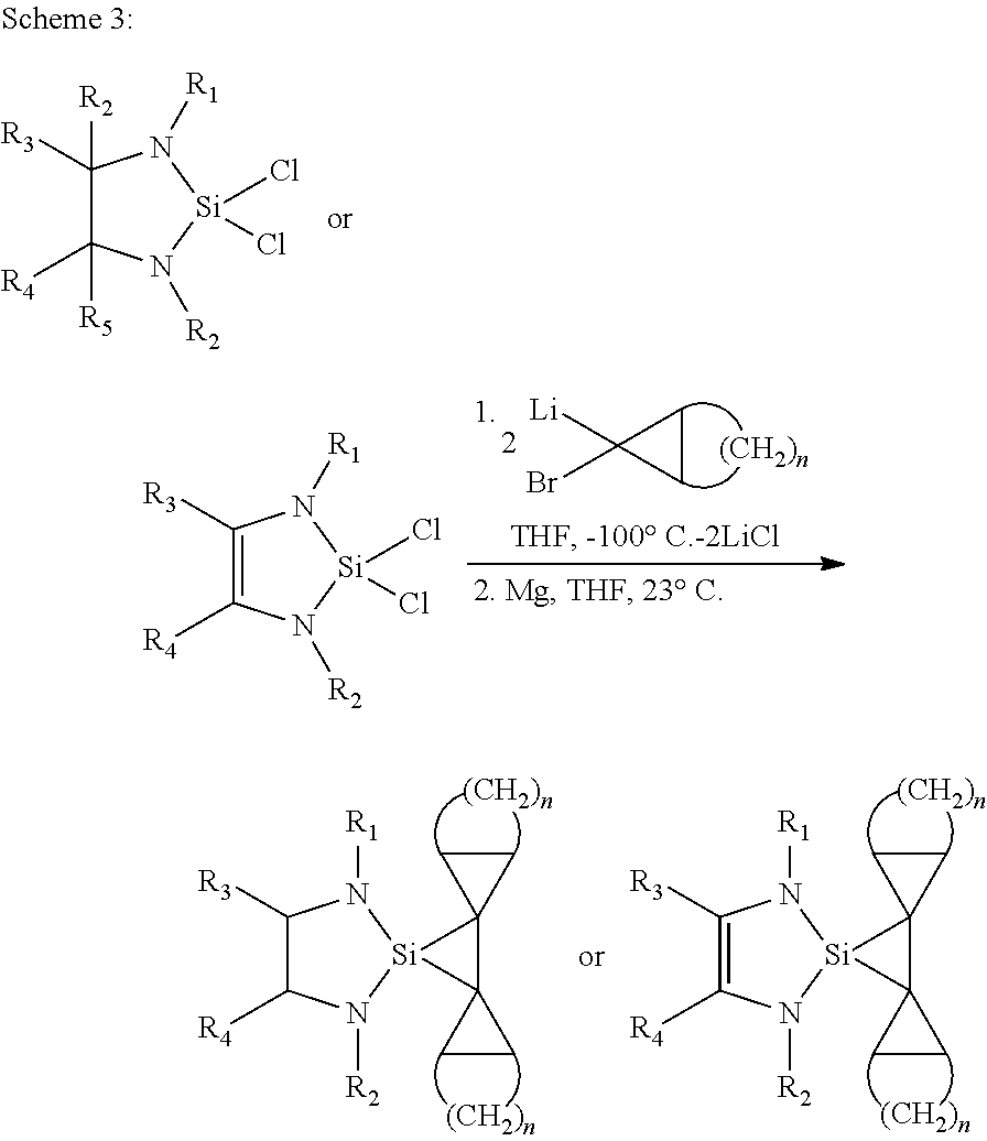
C1([R2])([R3])C([R5])([R4])N([R2])[Si](Cl)(Cl)N1[R1].C1([R3])=C([R4])N([R2])[Si](Cl)(Cl)N1[R1].C1CC1([Li])Br.C1([R3])=C([R4])N([R2])[Si]2(N1[R1])C1(C23CC3)CC1.C1([R3])C([R4])N([R2])[Si]2(N1[R1])C1(C23CC3)CC1
